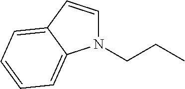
N1(CCC)C=CC2=CC=CC=C12
